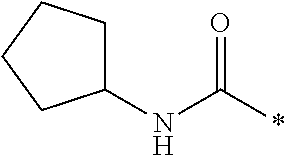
N(C(*)=O)C1CCCC1
